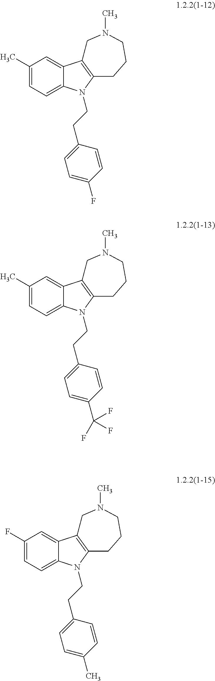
C1(C)=CC=C2C(=C1)C1=C(CCCN(C)C1)N2CCC1=CC=C(F)C=C1.C1(C)=CC=C2C(=C1)C1=C(CCCN(C)C1)N2CCC1=CC=C(C(F)(F)F)C=C1.C1(F)=CC=C2C(=C1)C1=C(CCCN(C)C1)N2CCC1=CC=C(C)C=C1
